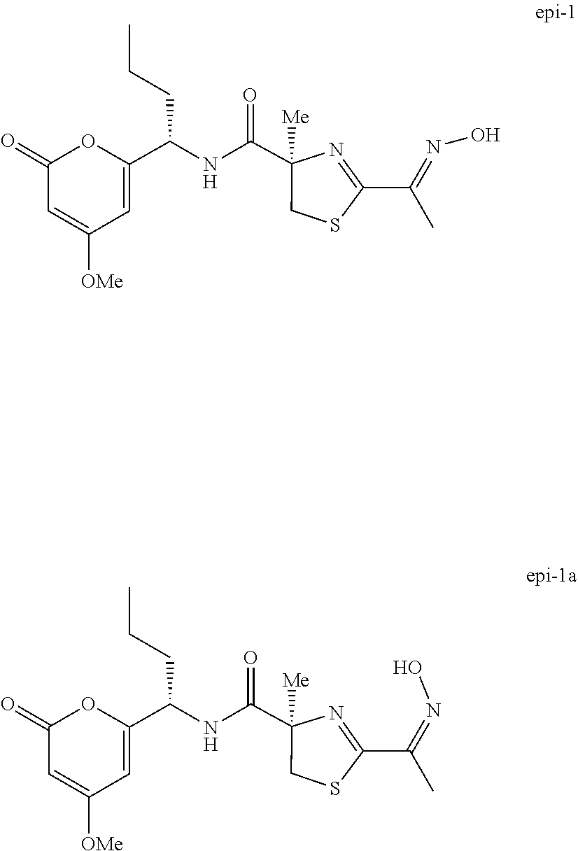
C(=NO)(C1=NC(C(NC(C2=CC([OMe])=CC(=O)O2)CCC)=O)([Me])CS1)C.C1(C(C)=NO)=NC(C(NC(C2=CC([OMe])=CC(=O)O2)CCC)=O)([Me])CS1
